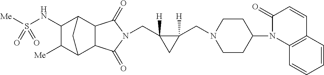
C(C1([H])C(CN2CCC(N3C4=C(C=CC3=O)C=CC=C4)CC2)([H])C1)N1C(=O)C2C3C([Me])C(NS([Me])(=O)=O)C(C2C1=O)C3
